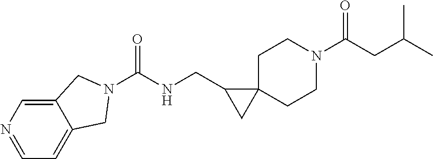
N1=CC=C2C(=C1)CN(C(NCC1CC13CCN(C(CC(C)C)=O)CC3)=O)C2
